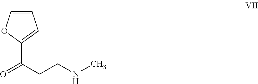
C1=COC(C(CCNC)=O)=C1
